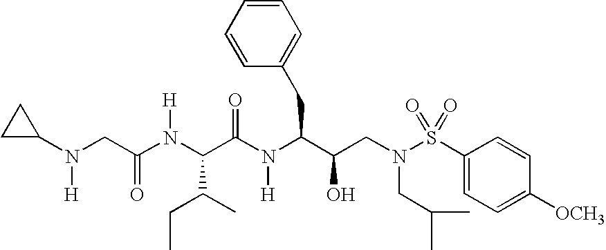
C(C(=O)N([H])C(C(=O)N([H])C(CC1=CC=CC=C1)C(O)CN(CC(C)C)S(C1=CC=C([OCH3])C=C1)(=O)=O)C(CC)C)N([H])C1CC1
